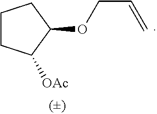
C1(OCC=C)CCCC1[OAc]
